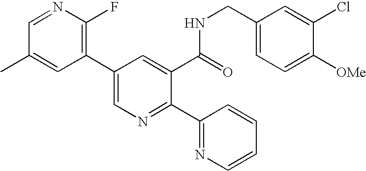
C1=NC(F)=C(C2=CN=C(C3=NC=CC=C3)C(C(=O)NCC3=CC=C([OMe])C(Cl)=C3)=C2)C=C1C
